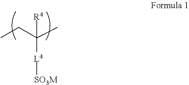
CCC(C)([L4][SO3M])[R4]
